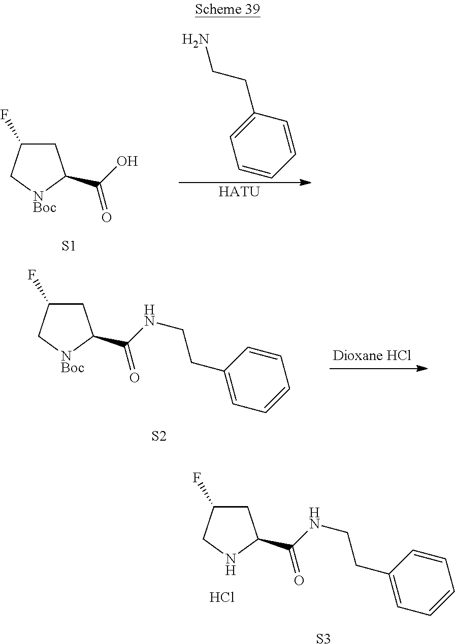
C1C(F)C[NBoc]C1C(O)=O.[S1].C(CC1=CC=CC=C1)N.[HATU].[S2].C1C(F)C[NBoc]C1C(NCCC1=CC=CC=C1)=O.[S3].C1C(F)CNC1C(NCCC1=CC=CC=C1)=O.Cl
